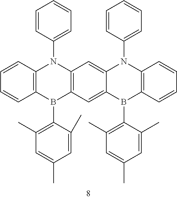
C1=CC(N2C3=C(B(C4=C(C)C=C(C)C=C4C)C4=C2C=C2C(=C4)B(C4=C(C)C=C(C)C=C4C)C4=C(N2C2=CC=CC=C2)C=CC=C4)C=CC=C3)=CC=C1
